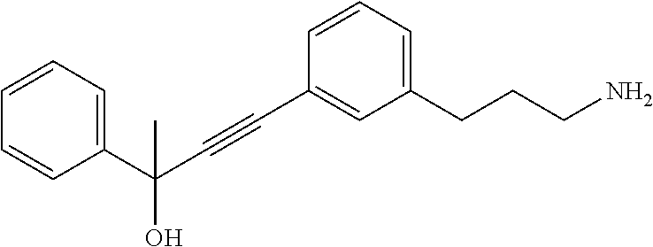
C1=CC(C#CC(C)(O)C2=CC=CC=C2)=CC(CCCN)=C1
